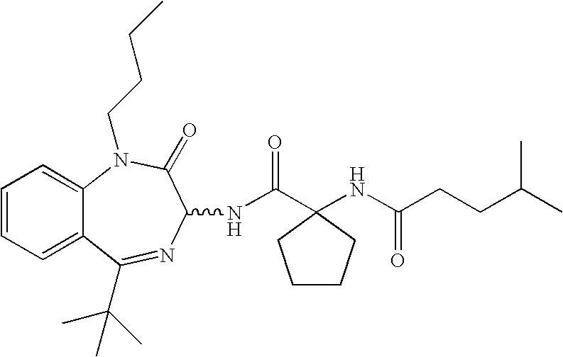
C1=CC=C2C(=C1)N(CCCC)C(=O)C(NC(C1(NC(CCC(C)C)=O)CCCC1)=O)N=C2C(C)(C)C
